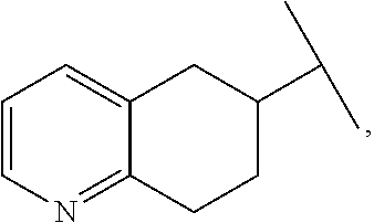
C12=CC=CN=C1CCC(C(C)C)C2
